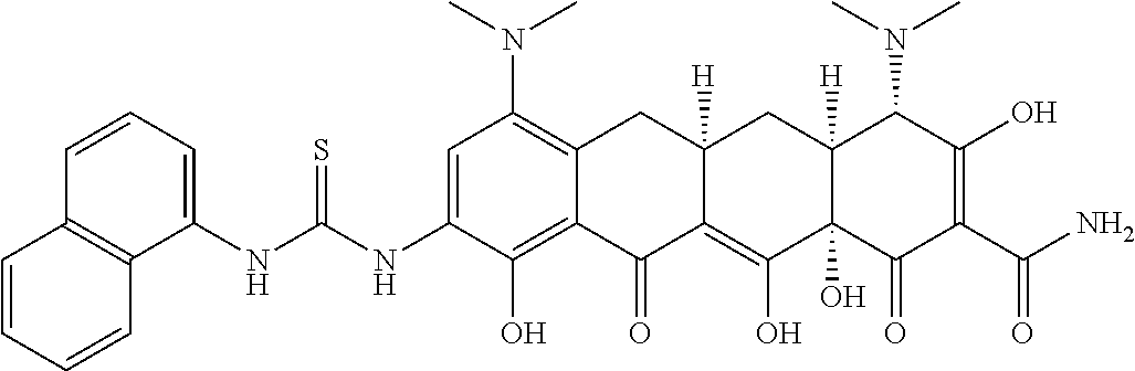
C1=C(NC(NC2=CC=CC3=C2C=CC=C3)=S)C(O)=C2C(=C1N(C)C)CC1([H])C(=C(O)C3(O)C([H])(C1)C(N(C)C)C(O)=C(C(N)=O)C3=O)C2=O
